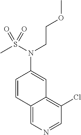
C1(Cl)=C2C(=CN=C1)C=CC(N(S(=O)(C)=O)CCOC)=C2
